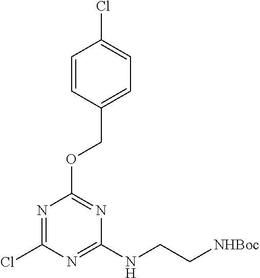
N1=C(Cl)N=C(NCC[NHBoc])N=C1OCC1=CC=C(Cl)C=C1
